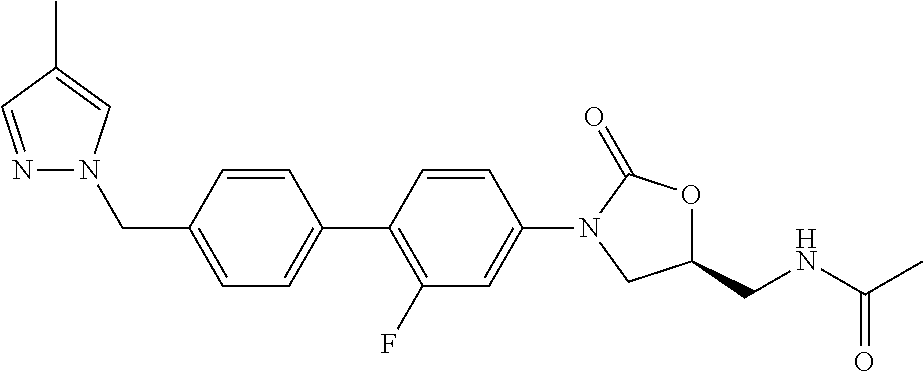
C1=C(CN2N=CC(C)=C2)C=CC(C2=C(F)C=C(N3CC(CNC(C)=O)OC3=O)C=C2)=C1
